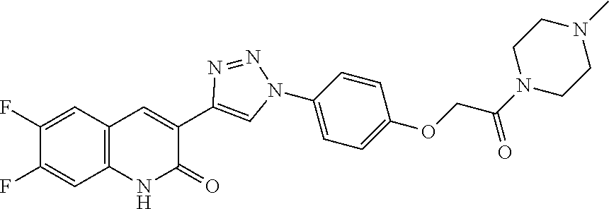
C12=C(C=C(F)C(F)=C1)C=C(C1=CN(C3=CC=C(OCC(N4CCN(C)CC4)=O)C=C3)N=N1)C(=O)N2
